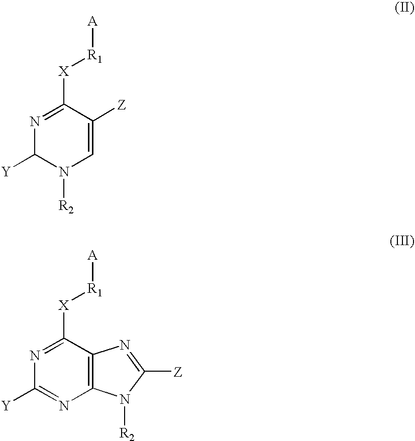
N1=C([X][R1][A])C([Z])=CN([R2])C1[Y].N1=C([X][R1][A])C2=C(N=C1[Y])N([R2])C([Z])=N2
